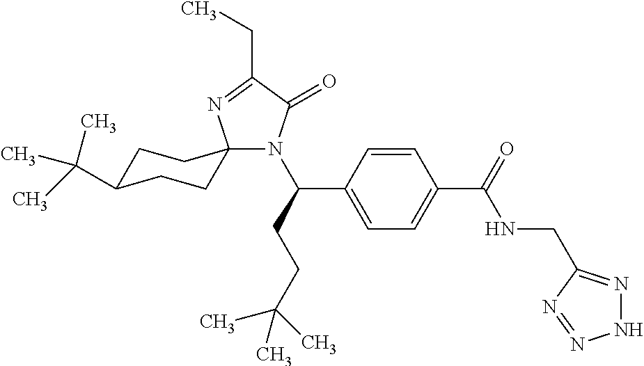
C1C(C(C)(C)C)CCC2(C1)N(C(CCC(C)(C)C)C1=CC=C(C(=O)NCC3=NNN=N3)C=C1)C(=O)C(CC)=N2
